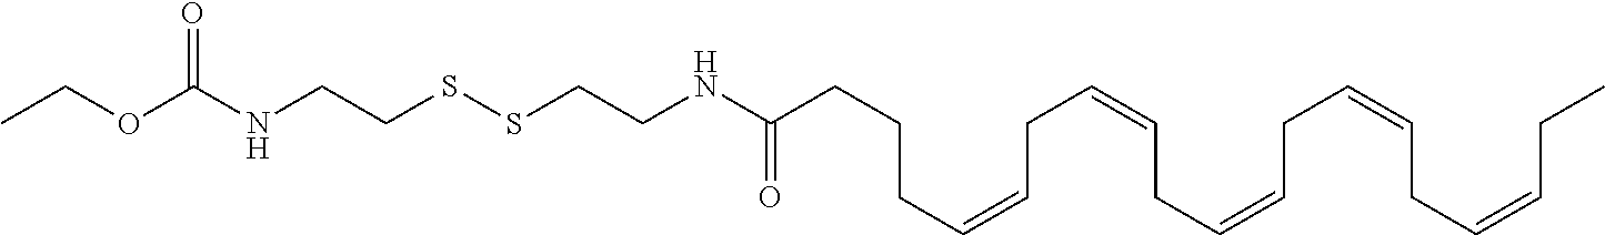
C(NCCSSCCNC(CCCC=CCC=CCC=CCC=CCC=CCC)=O)(=O)OCC
